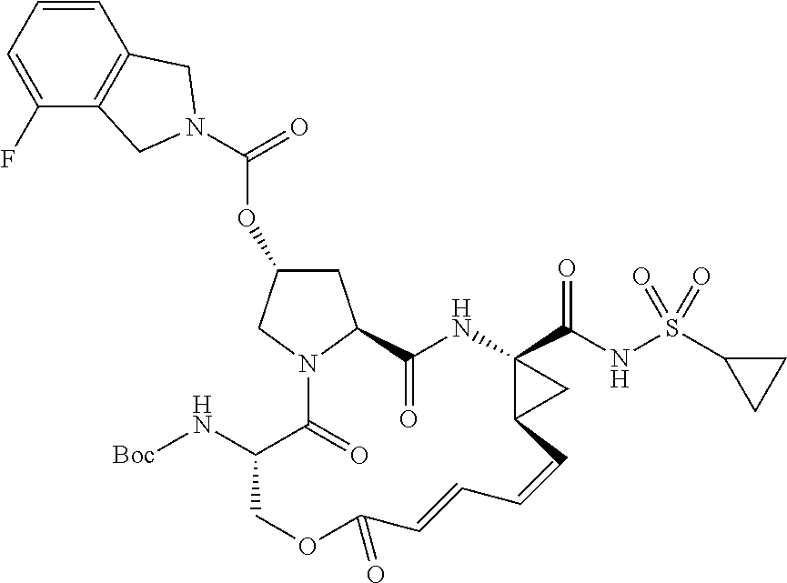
O(C1CC2N(C1)C(=O)C(N[Boc])COC(=O)C=CC=CC1C(C(NS(C3CC3)(=O)=O)=O)(NC2=O)C1)C(=O)N1CC2=C(C=CC=C2F)C1
